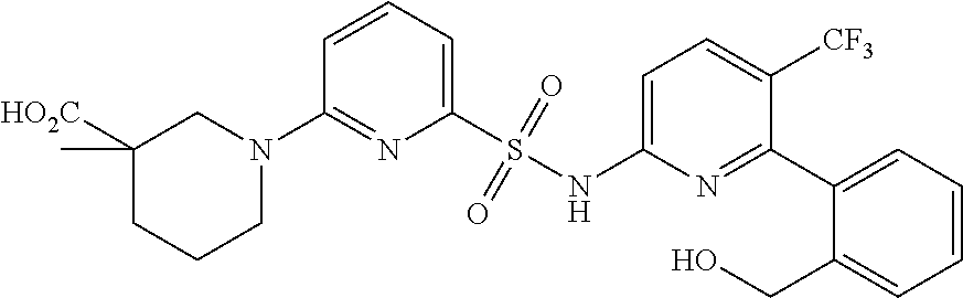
C1=CC=C(S(NC2=CC=C([CF3])C(C3=CC=CC=C3CO)=N2)(=O)=O)N=C1N1CC([HO2C])(C)CCC1
